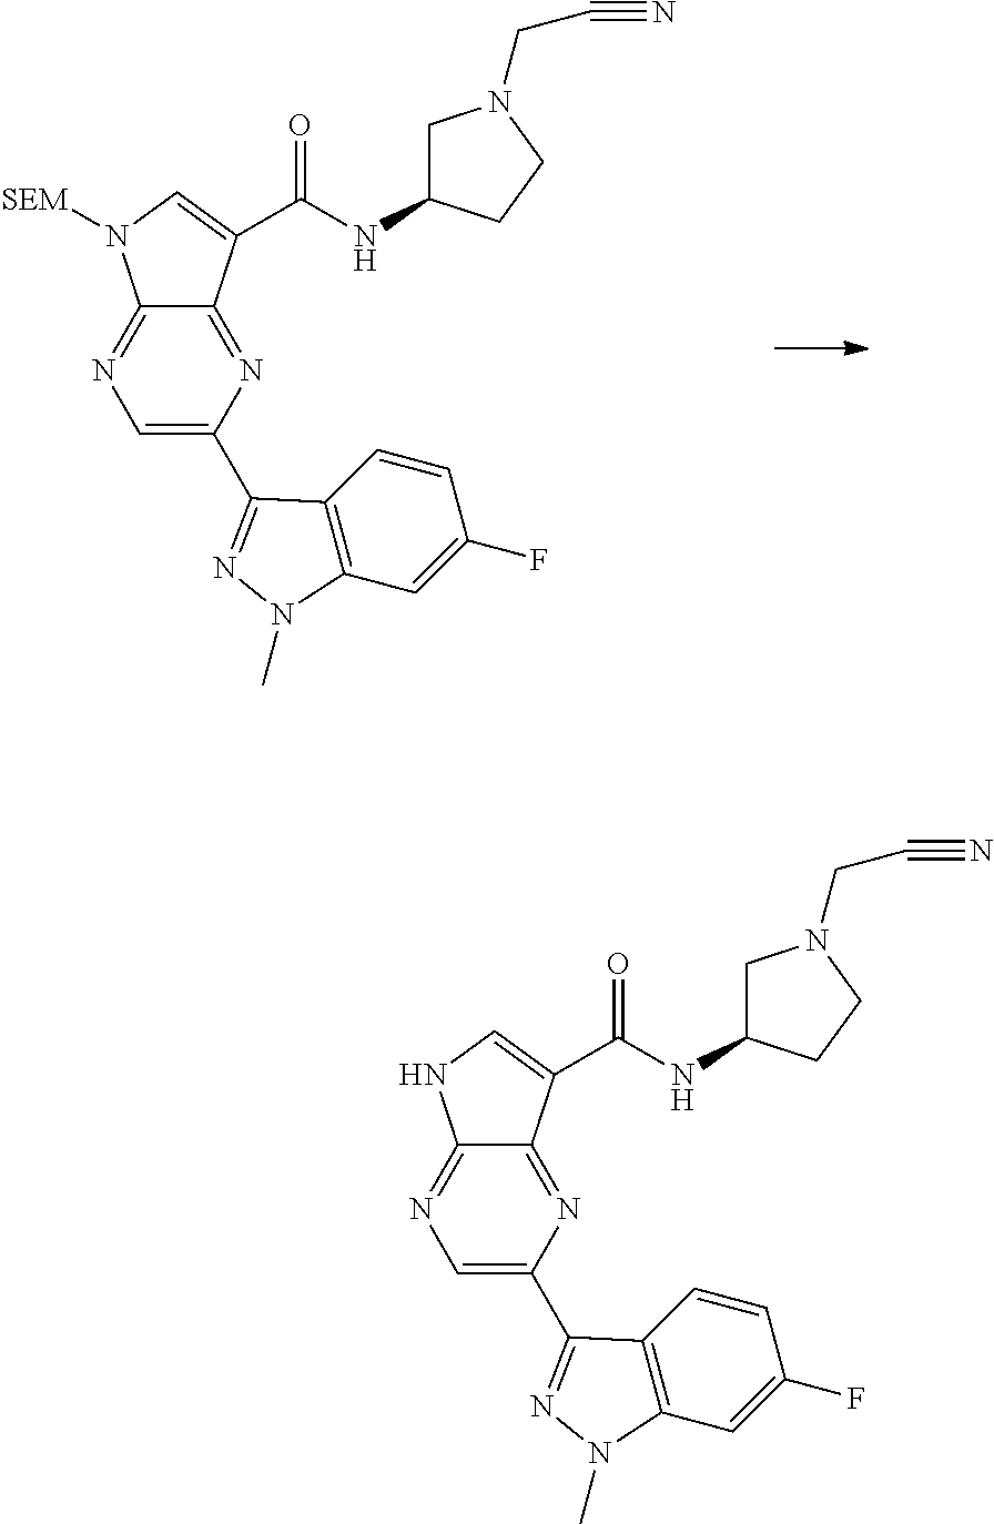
N1=C2C(=NC(C3=NN(C)C4=C3C=CC(F)=C4)=C1)C(C(NC1CN(CC#N)CC1)=O)=CN2[SEM].N1=C2C(=NC(C3=NN(C)C4=C3C=CC(F)=C4)=C1)C(C(NC1CN(CC#N)CC1)=O)=CN2
